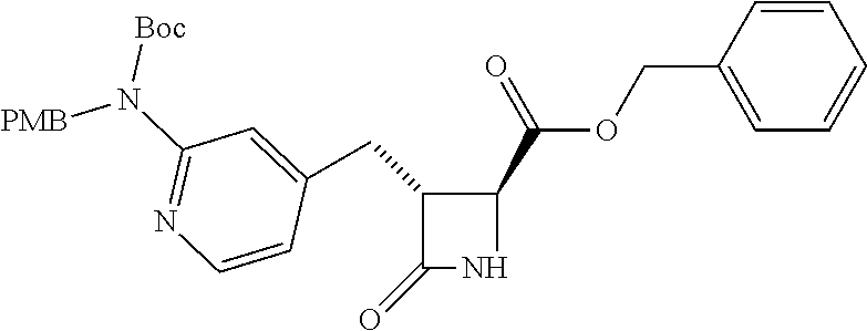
O(C(C1C(CC2=CC(N([Boc])[PMB])=NC=C2)C(=O)N1)=O)CC1=CC=CC=C1
